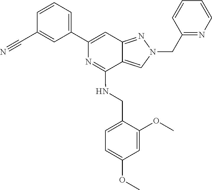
C1(C2=CC=CC(C#N)=C2)=CC2=NN(CC3=NC=CC=C3)C=C2C(NCC2=CC=C(OC)C=C2OC)=N1
